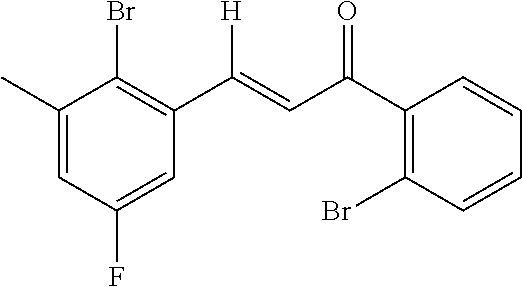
C1(C)=CC(F)=CC(C([H])=CC(C2=C(Br)C=CC=C2)=O)=C1Br
